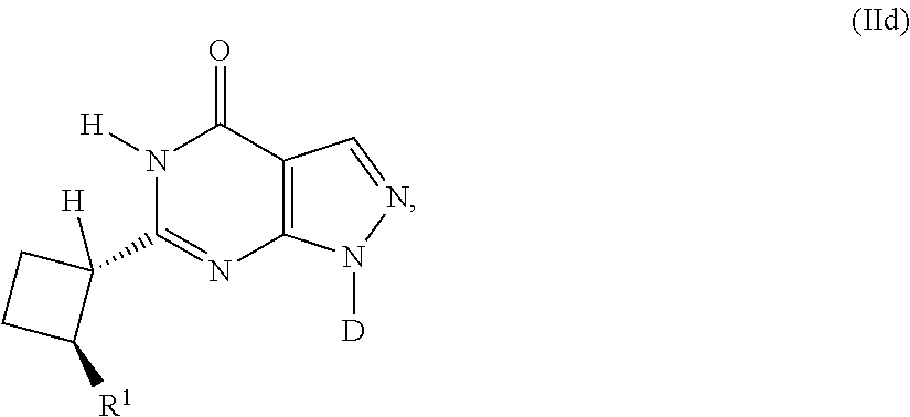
C1(C2([H])CCC2[R1])=NC2=C(C(=O)N1[H])C=NN2[D]
